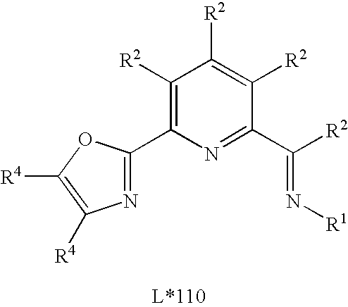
C1([R2])=C(C2=NC([R4])=C([R4])O2)N=C(C([R2])=N[R1])C([R2])=C1[R2]
